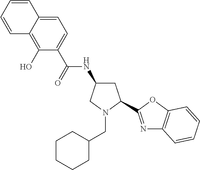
C1=C2C(=C(O)C(C(=O)NC3CC(C4=NC5=C(O4)C=CC=C5)N(CC4CCCCC4)C3)=C1)C=CC=C2
